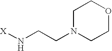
[X]NCCN1CCOCC1
